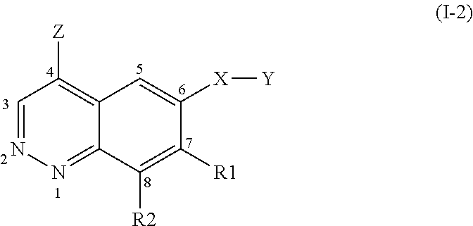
C1=NN=C2C(=C1[Z])C=C([X][Y])C([R1])=C2[R2]
